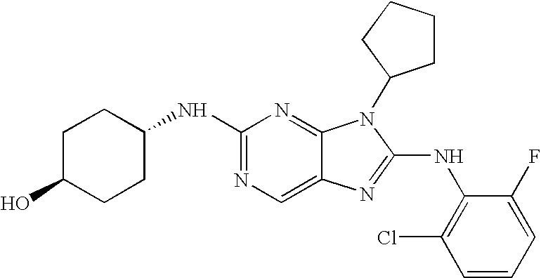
C1C(O)CCC(NC2=NC=C3C(=N2)N(C2CCCC2)C(NC2=C(Cl)C=CC=C2F)=N3)C1
